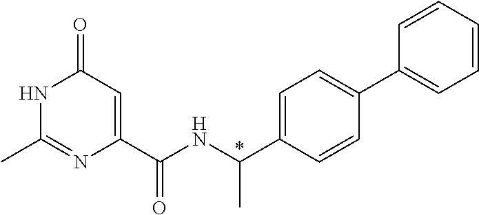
N1C(C)=NC(C(NC(C2=CC=C(C3=CC=CC=C3)C=C2)C)=O)=CC1=O
